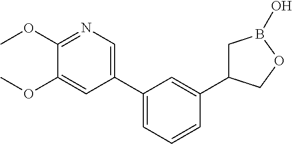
C1(C2=CC=CC(C3CB(O)OC3)=C2)=CN=C(OC)C(OC)=C1
